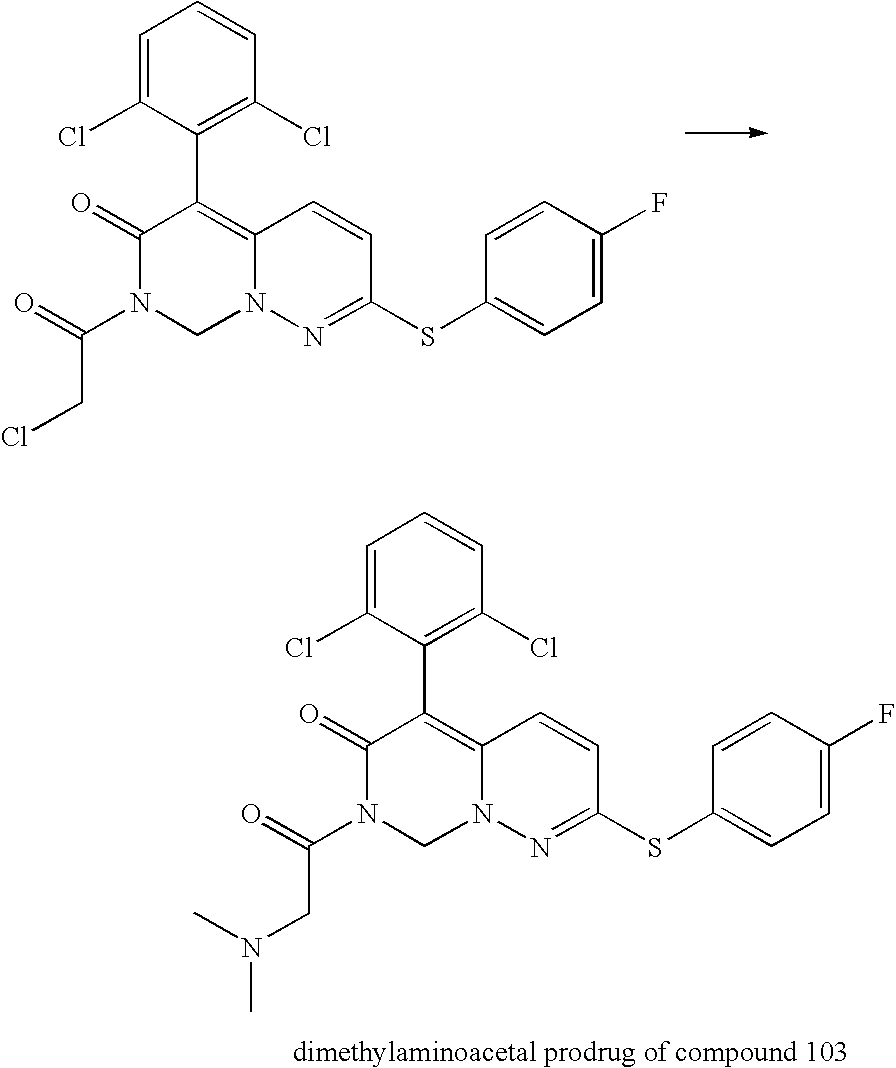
C1=C(Cl)C(C2=C3N(CN(C(CCl)=O)C2=O)N=C(SC2=CC=C(F)C=C2)C=C3)=C(Cl)C=C1.C1=C(Cl)C(C2=C3N(CN(C(CN(C)C)=O)C2=O)N=C(SC2=CC=C(F)C=C2)C=C3)=C(Cl)C=C1
